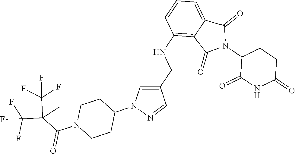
C1(NCC2=CN(C3CCN(C(=O)C(C(F)(F)F)(C(F)(F)F)C)CC3)N=C2)=C2C(=CC=C1)C(=O)N(C1C(=O)NC(=O)CC1)C2=O
